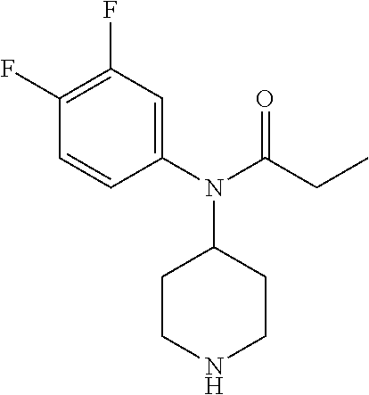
CCC(N(C1=CC(F)=C(F)C=C1)C1CCNCC1)=O
